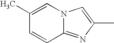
C1(C)=CN2C(=NC(C)=C2)C=C1
